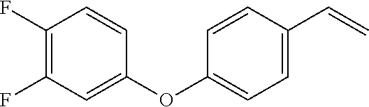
C1(F)=C(F)C=C(OC2=CC=C(C=C)C=C2)C=C1
